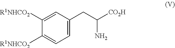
C1([R1NHCO2])=CC(CC([CO2H])N)=CC=C1[R1NHCO2]
